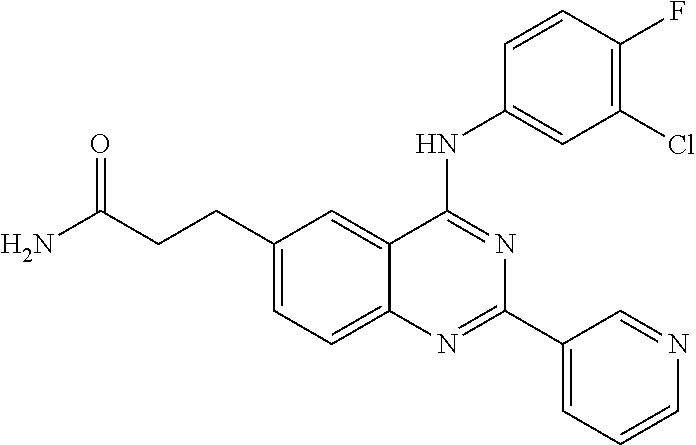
N(C1=NC(C2=CC=CN=C2)=NC2=CC=C(CCC(N)=O)C=C12)C1=CC(Cl)=C(F)C=C1
